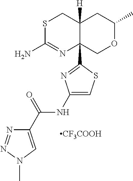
S1C(N)=NC2(C3=NC(NC(C4=CN(C)N=N4)=O)=CS3)C([H])(C1)CC(C)OC2.[CF3COOH]
